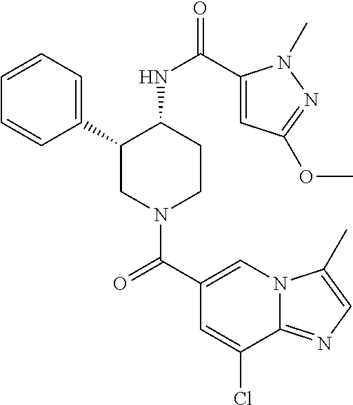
C1(C2CN(C(C3=CN4C(=NC=C4C)C(Cl)=C3)=O)CCC2NC(=O)C2=CC(OC)=NN2C)=CC=CC=C1
